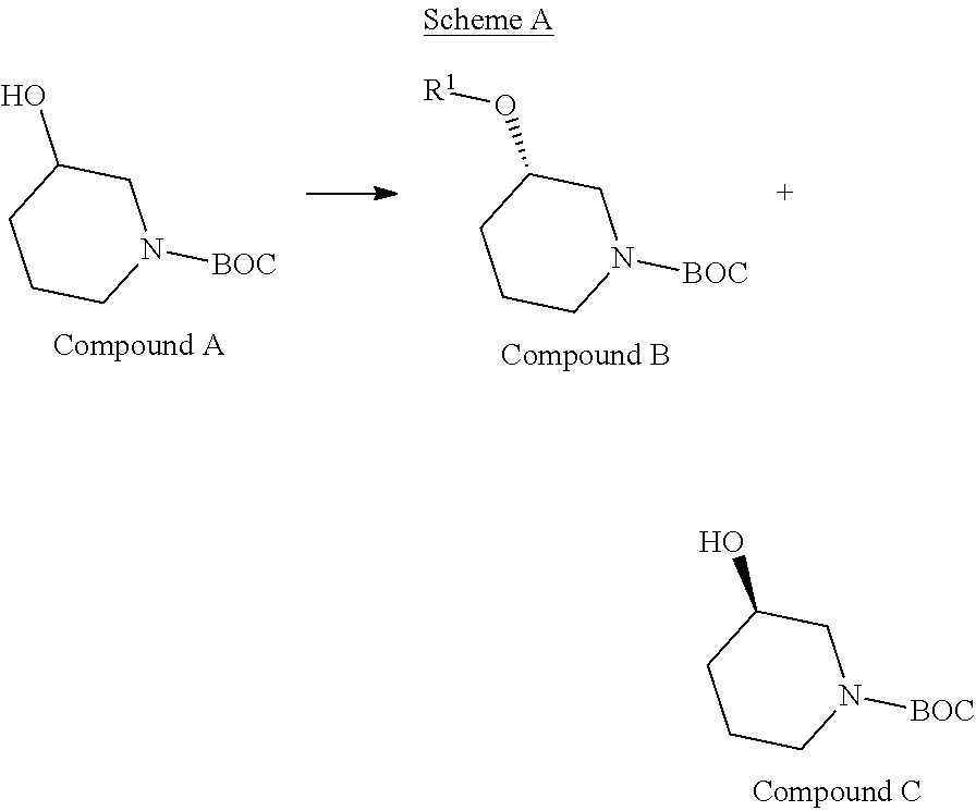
N1([BOC])CC(O)CCC1.N1([BOC])CC(O[R1])CCC1.N1([BOC])CC(O)CCC1
